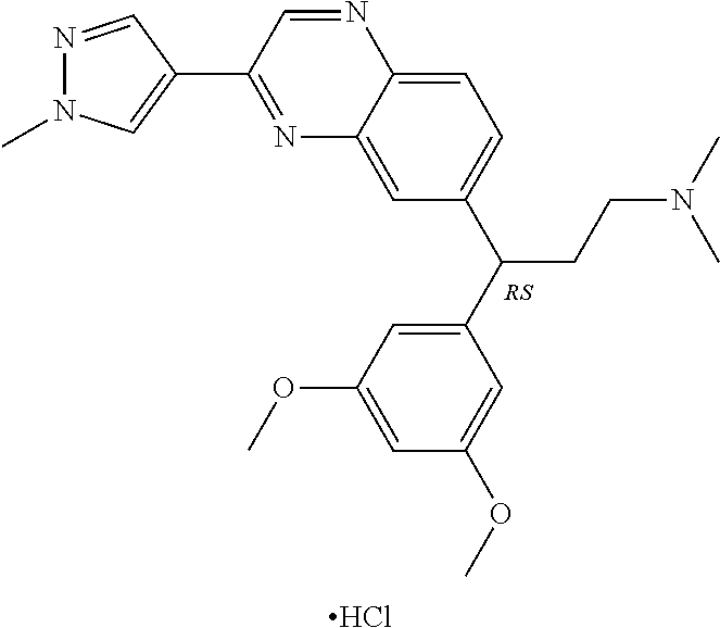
N1=C(C2=CN(C)N=C2)C=NC2=CC=C(C(CCN(C)C)C3=CC(OC)=CC(OC)=C3)C=C12.Cl
